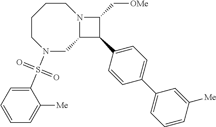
N1(S(C2=CC=CC=C2[Me])(=O)=O)CC2N(CCCC1)C(C[OMe])C2C1=CC=C(C2=CC=CC([Me])=C2)C=C1
